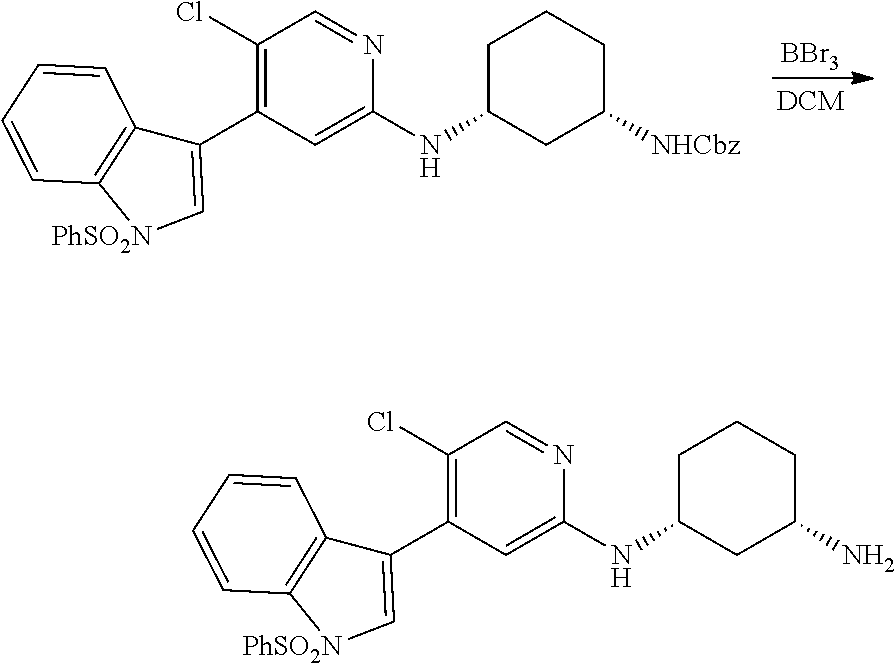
[BBr3].C1(Cl)=C(C2=C[PhSO2N]C3=C2C=CC=C3)C=C(NC2CCCC([NHCbz])C2)N=C1.C1(Cl)=C(C2=C[PhSO2N]C3=C2C=CC=C3)C=C(NC2CCCC(N)C2)N=C1
